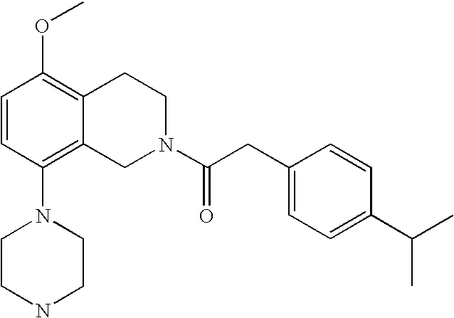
C1=CC(N2CCNCC2)=C2C(=C1OC)CCN(C(CC1=CC=C(C(C)C)C=C1)=O)C2
